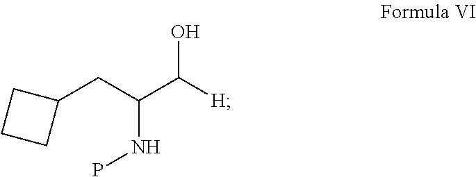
C1(CC(C([H])O)NP)CCC1
